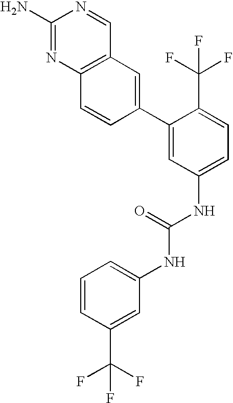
C1(N)=NC2=C(C=N1)C=C(C1=CC(NC(=O)NC3=CC=CC(C(F)(F)F)=C3)=CC=C1C(F)(F)F)C=C2
